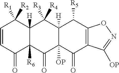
C1=CC(=O)C2([R6])C([H])(C1([R2])[R1])C([R4])([R3])C1([H])C([OP])(C2=O)C(=O)C2=C(C1[R5])ON=C2[OP]
